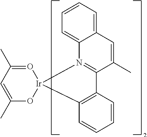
C1(C)=CC(C)=O[Ir]2(O1)C1=C(C=CC=C1)C1=N2C2=CC=CC=C2C=C1C
